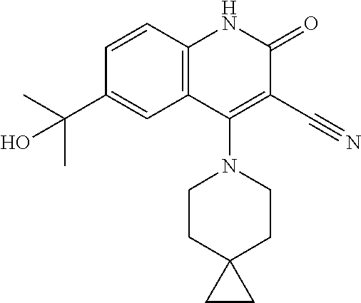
C1=CC2=C(C=C1C(C)(C)O)C(N1CCC3(CC1)CC3)=C(C#N)C(=O)N2
